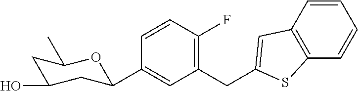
C1=CC(F)=C(CC2=CC3=C(C=CC=C3)S2)C=C1C1CC(O)CC(C)O1
